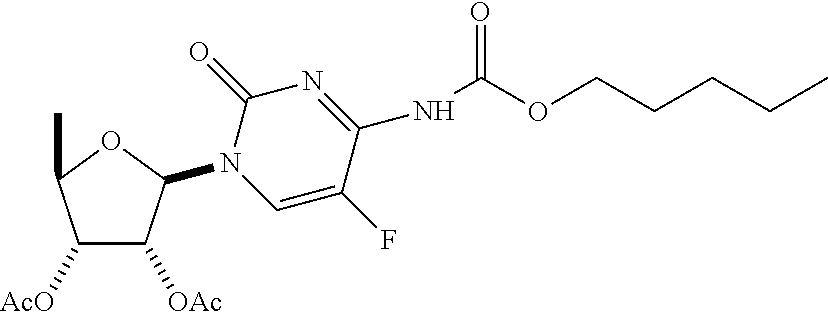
O(CCCCC)C(NC1=NC(=O)N(C2C([OAc])C([AcO])C(C)O2)C=C1F)=O
